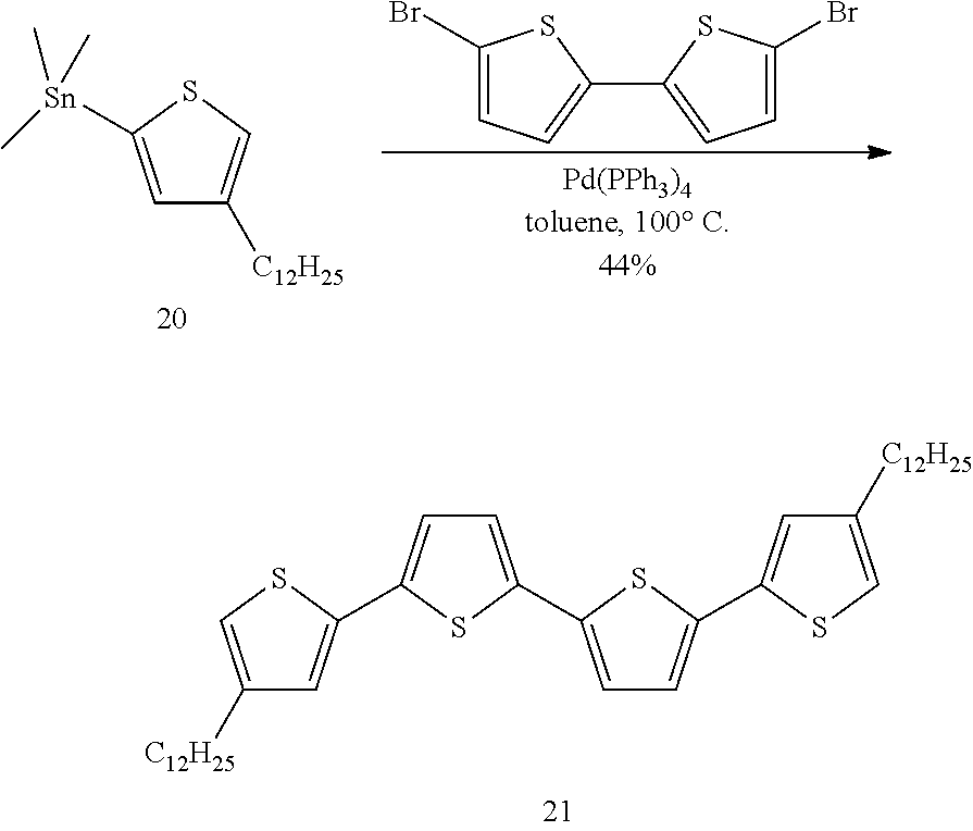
C1([C12H25])=CSC(C2=CC=C(C3=CC=C(C4=CC([C12H25])=CS4)S3)S2)=C1.C1=C([Sn](C)(C)C)SC=C1[C12H25].C1(C2=CC=C(Br)S2)=CC=C(Br)S1
